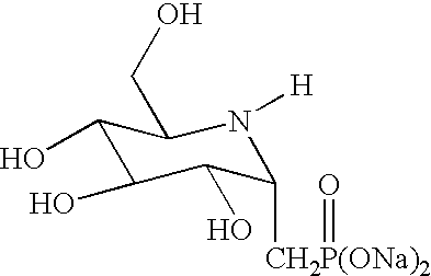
C1(O)C(O)C(O)C([CH2P(ONa)2]=O)N([H])C1CO
